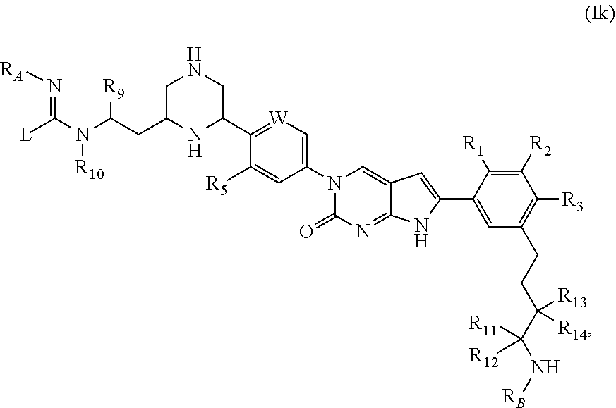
[L]C(N(C(CC1NC(C2=[W]C=C(N3C(=O)N=C4C(=C3)C=C(C3=CC(CCC(C(N[RB])([R11])[R12])([R13])[R14])=C([R3])C([R2])=C3[R1])N4)C=C2[R5])CNC1)[R9])[R10])=N[RA]
